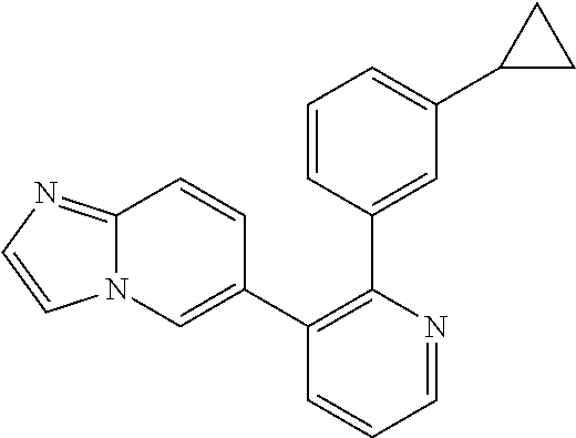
C12=NC=CN1C=C(C1=C(C3=CC(C4CC4)=CC=C3)N=CC=C1)C=C2
